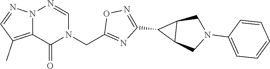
N12C(=C(C)C=N1)C(=O)N(CC1=NC(C3C4C3CN(C3=CC=CC=C3)C4)=NO1)C=N2
